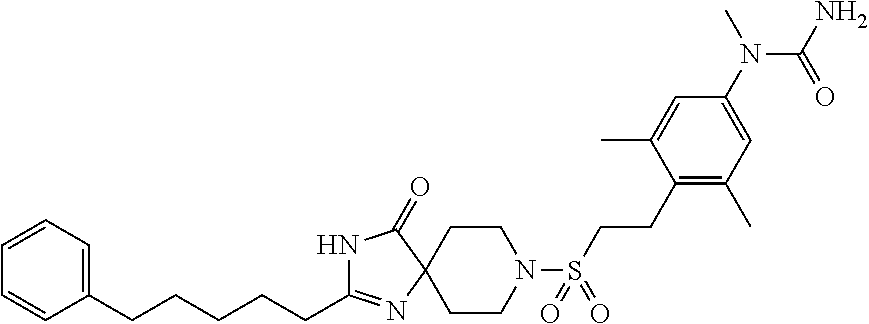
C1CN(S(=O)(=O)CCC2=C(C)C=C(N(C)C(=O)N)C=C2C)CCC12N=C(CCCCCC1=CC=CC=C1)NC2=O
